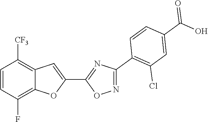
C1=CC(F)=C2C(=C1[CF3])C=C(C1=NC(C3=C(Cl)C=C(C(O)=O)C=C3)=NO1)O2
